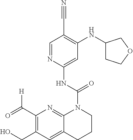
C1=NC(NC(=O)N2C3=NC(C(=O)[H])=C(CO)C=C3CCC2)=CC(NC2CCOC2)=C1C#N
